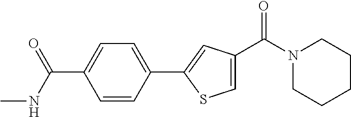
C1=CC(C2=CC(C(N3CCCCC3)=O)=CS2)=CC=C1C(NC)=O
